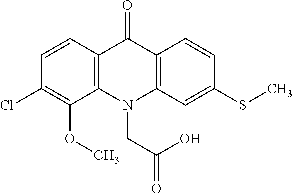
C12=C(N(CC(O)=O)C3=C(C1=O)C=CC(SC)=C3)C(OC)=C(Cl)C=C2
